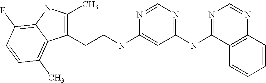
C1(NC2=NC=NC(NCCC3=C(C)NC4=C(F)C=CC(C)=C34)=C2)=NC=NC2=C1C=CC=C2
